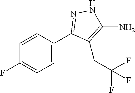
C1=CC(C2=NNC(N)=C2CC(F)(F)F)=CC=C1F
